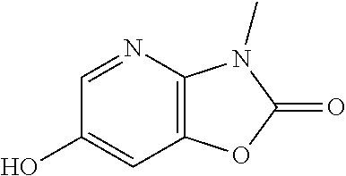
C12=C(N=CC(O)=C1)N(C)C(=O)O2
